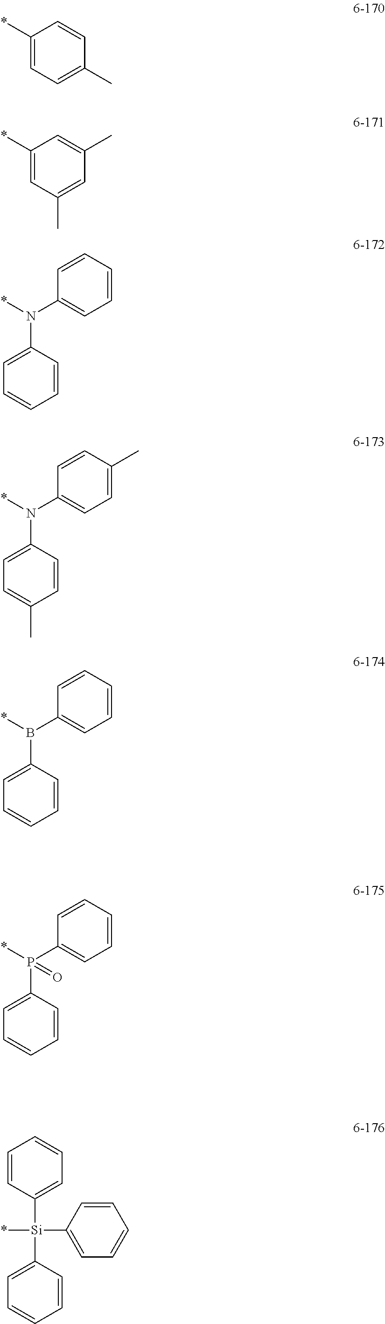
C1(*)=CC=C(C)C=C1.C1(*)=CC(C)=CC(C)=C1.C1=CC(N(*)C2=CC=CC=C2)=CC=C1.C1=CC(N(*)C2=CC=C(C)C=C2)=CC=C1C.C1=CC(P(*)(C2=CC=CC=C2)=O)=CC=C1.C1=CC([Si](C2=CC=CC=C2)(C2=CC=CC=C2)*)=CC=C1.C1=CC(B(*)C2=CC=CC=C2)=CC=C1
